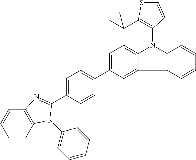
C1=C(C2=CC=C(C3=NC4=C(C=CC=C4)N3C3=CC=CC=C3)C=C2)C=C2C3=C1C(C)(C)C1=C(N3C3=C2C=CC=C3)C=CS1
